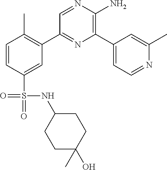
C1=CC(S(=O)(=O)NC2CCC(O)(C)CC2)=CC(C2=NC(C3=CC=NC(C)=C3)=C(N)N=C2)=C1C
